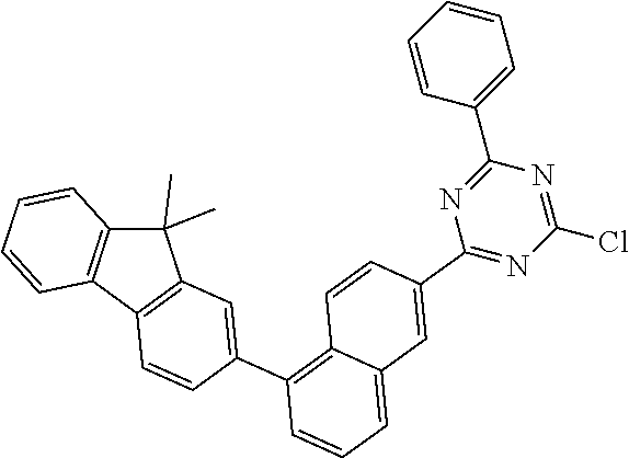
C1=CC2=C(C3=C(C2(C)C)C=C(C2=C4C=CC(C5=NC(Cl)=NC(C6=CC=CC=C6)=N5)=CC4=CC=C2)C=C3)C=C1
